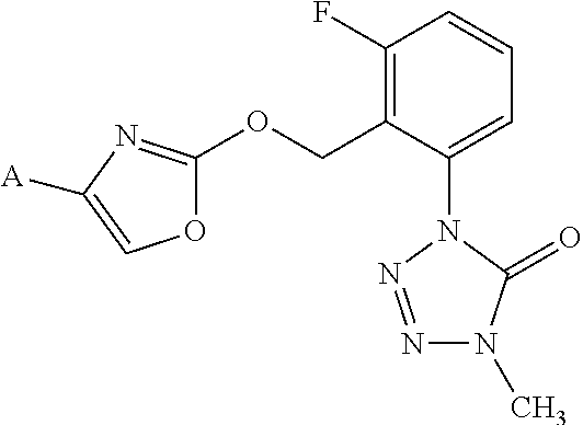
C1(F)=C(COC2=NC([A])=CO2)C(N2N=NN(C)C2=O)=CC=C1
